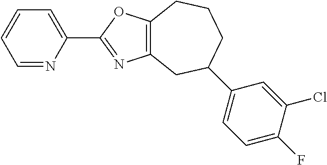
C1=NC(C2=NC3=C(O2)CCCC(C2=CC=C(F)C(Cl)=C2)C3)=CC=C1
